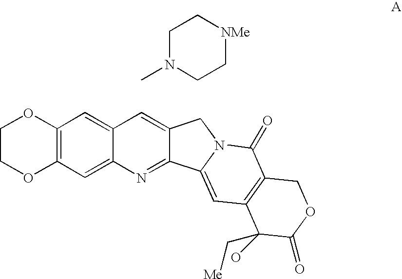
C1COC2=C(O1)C=C1C(=C2)N=C2C(=C1)CN1C2=CC2=C(C1=O)COC(=O)C2(O)C[Me].CN1CC[NMe]CC1
